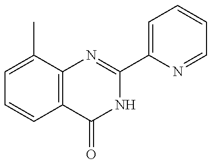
C1=C(C)C2=C(C=C1)C(=O)NC(C1=CC=CC=N1)=N2
